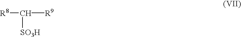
[R8]C([R9])[SO3H]
